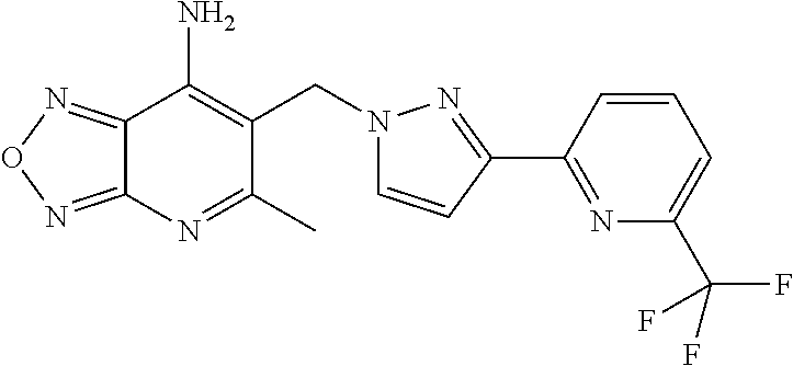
C12=NON=C1N=C(C)C(CN1C=CC(C3=NC(C(F)(F)F)=CC=C3)=N1)=C2N
